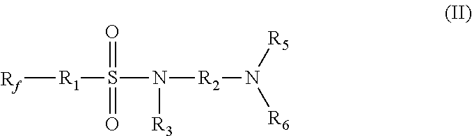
[Rf][R1]S(=O)(=O)N([R2]N([R5])[R6])[R3]
